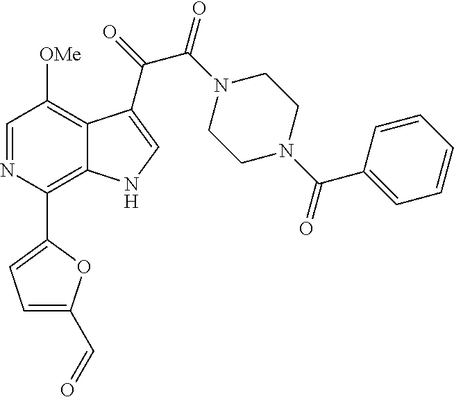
C1(C2=C3C(=C([OMe])C=N2)C(C(=O)C(N2CCN(C(C4=CC=CC=C4)=O)CC2)=O)=CN3)=CC=C(C=O)O1
